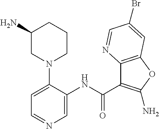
C1(N)CN(C2=CC=NC=C2NC(=O)C2=C(N)OC3=C2N=CC(Br)=C3)CCC1
